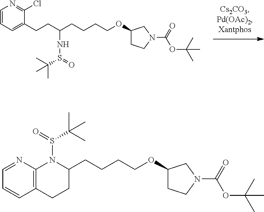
C1=CC=C(CCC(CCCCOC2CCN(C(=O)OC(C)(C)C)C2)NS(C(C)(C)C)=O)C(Cl)=N1.C1(CCCCOC2CCN(C(=O)OC(C)(C)C)C2)N(S(C(C)(C)C)=O)C2=C(CC1)C=CC=N2
